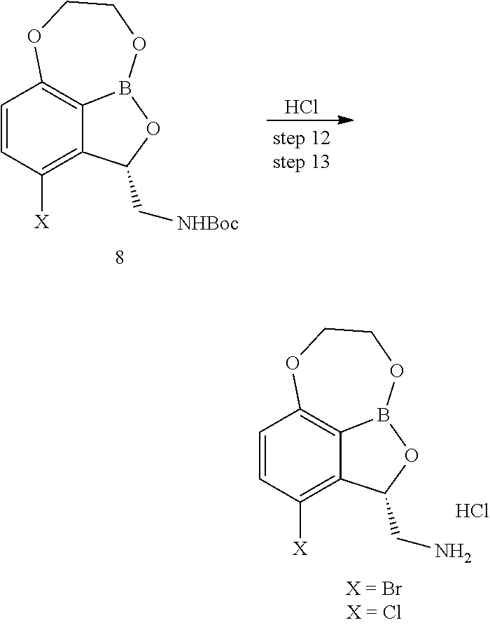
C1=CC([X])=C2C3=C1OCCOB3OC2C[NHBoc].Cl.C1=CC([X])=C2C3=C1OCCOB3OC2CN.Cl
